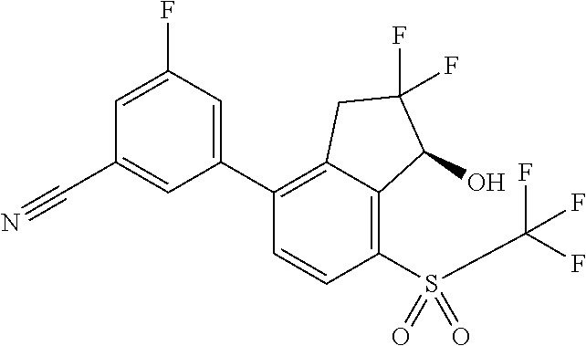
C1(S(=O)(C(F)(F)F)=O)=C2C(=C(C3=CC(F)=CC(C#N)=C3)C=C1)CC(F)(F)C2O
